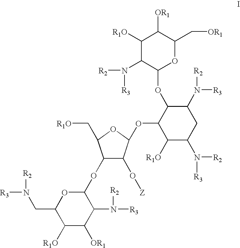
C1([R1O])C(N([R2])[R3])C(OC2C(OC3C(O[Z])C(OC4OC(CN([R3])[R2])C([R1O])C([OR1])C4N([R2])[R3])C(C[R1O])O3)C([R1O])C(N([R2])[R3])CC2N([R3])[R2])OC(C[OR1])C1[OR1]
